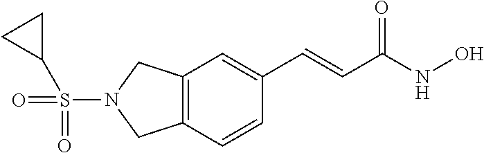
C12=C(C=CC(C=CC(NO)=O)=C1)CN(S(=O)(C1CC1)=O)C2
